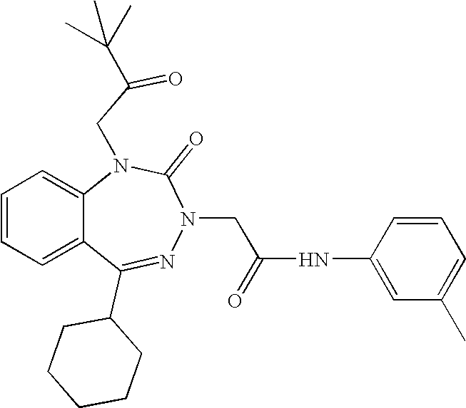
C1=CC=C2C(=C1)N(CC(=O)C(C)(C)C)C(=O)N(CC(NC1=CC(C)=CC=C1)=O)N=C2C1CCCCC1
